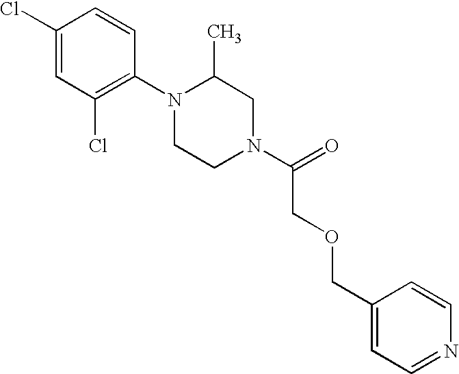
C1(Cl)=CC(Cl)=C(N2CCN(C(=O)COCC3=CC=NC=C3)CC2C)C=C1
